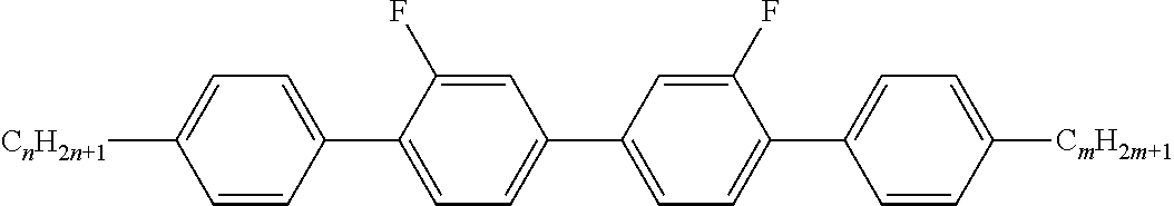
C1(C2=CC=C(C3=CC=C(C4=CC=C([CmH2m+1])C=C4)C(F)=C3)C=C2F)=CC=C([CnH2n+1])C=C1
